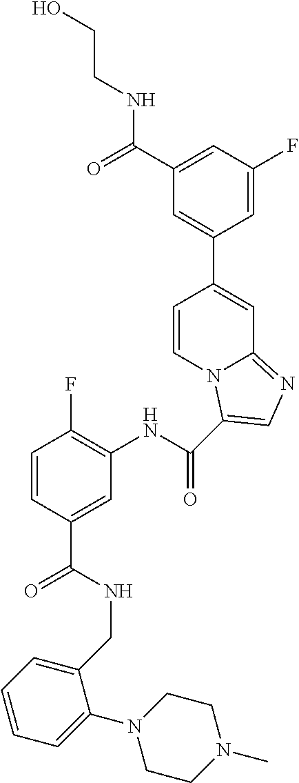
C1=CC(C(=O)NCC2=CC=CC=C2N2CCN(C)CC2)=CC(NC(=O)C2=CN=C3N2C=CC(C2=CC(C(NCCO)=O)=CC(F)=C2)=C3)=C1F
